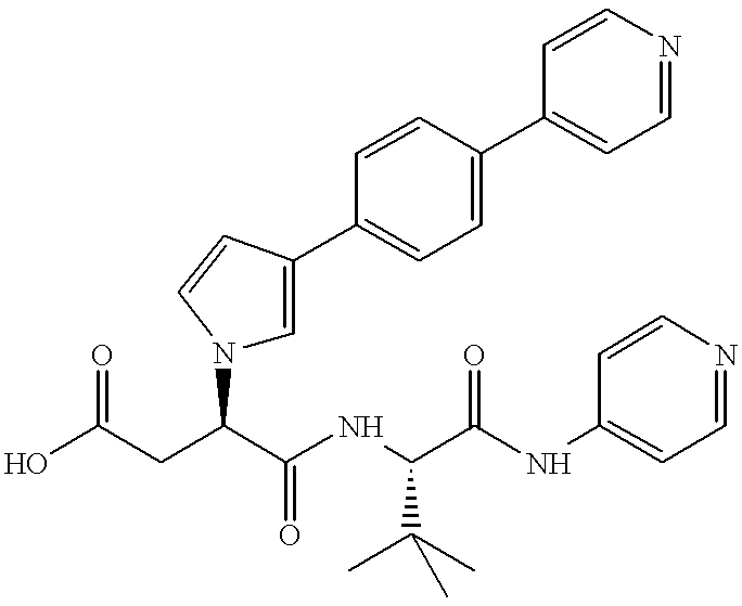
OC(CC(C(NC(C(NC1=CC=NC=C1)=O)C(C)(C)C)=O)N1C=C(C2=CC=C(C3=CC=NC=C3)C=C2)C=C1)=O
